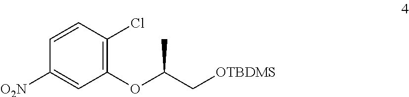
CC(C[OTBDMS])OC1=C(Cl)C=CC([O2N])=C1
